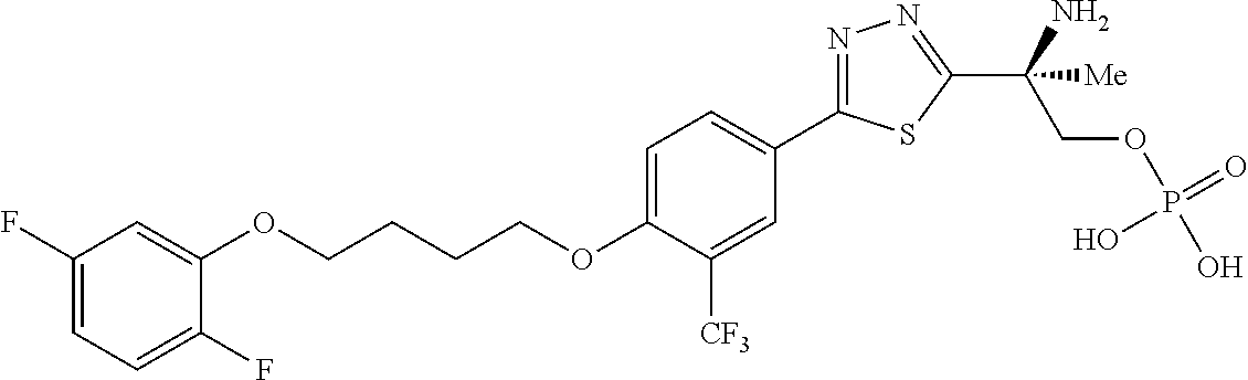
O(CCCCOC1=CC=C(C2=NN=C(C(COP(O)(=O)O)(N)[Me])S2)C=C1[CF3])C1=CC(F)=CC=C1F
